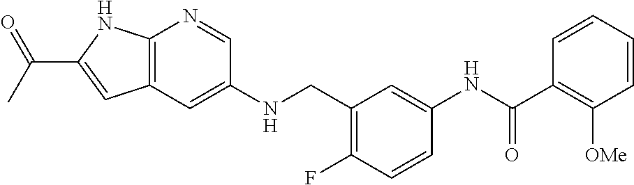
C12=C(C=C(NCC3=C(F)C=CC(NC(C4=C([OMe])C=CC=C4)=O)=C3)C=N1)C=C(C(C)=O)N2
